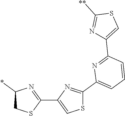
C1(C2=NC(*)CS2)=CSC(C2=CC=CC(C3=CSC([**])=N3)=N2)=N1
